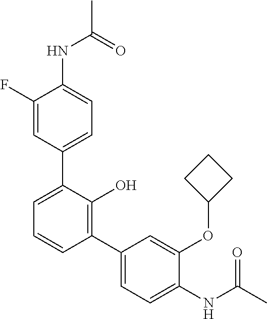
C1(NC(C)=O)=CC=C(C2=CC=CC(C3=CC=C(NC(C)=O)C(OC4CCC4)=C3)=C2O)C=C1F
